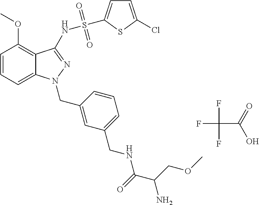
C(C(=O)O)(F)(F)F.C1=CC=C2C(=C1OC)C(NS(=O)(=O)C1=CC=C(Cl)S1)=NN2CC1=CC(CNC(=O)C(COC)N)=CC=C1
